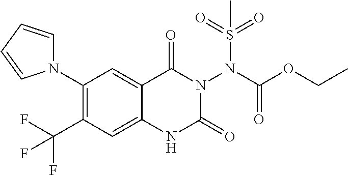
C1(N2C=CC=C2)=C(C(F)(F)F)C=C2C(=C1)C(=O)N(N(C(OCC)=O)S(=O)(=O)C)C(=O)N2
